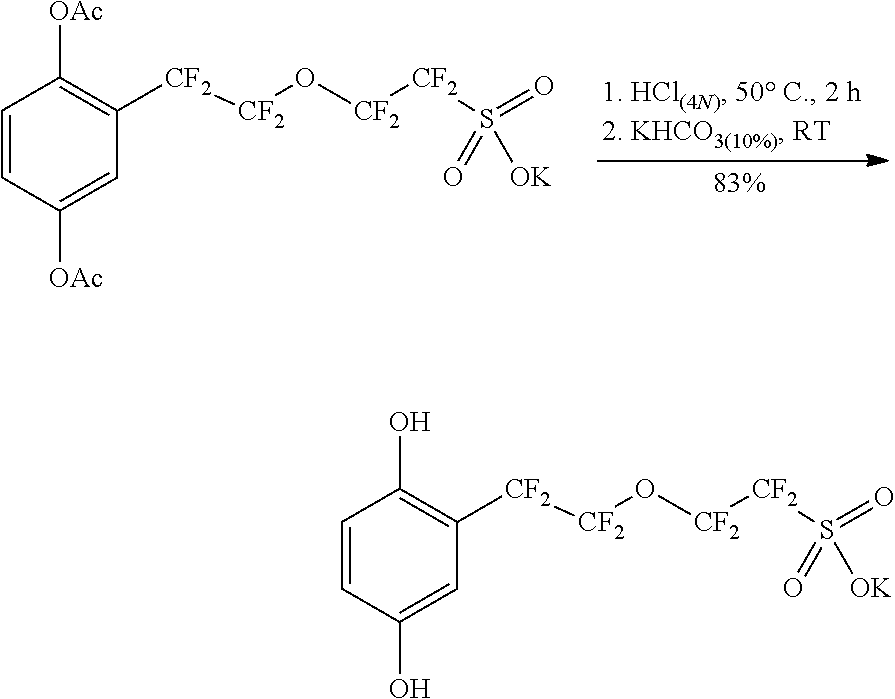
C1=CC([OAc])=CC([CF2][CF2]O[CF2][CF2]S(=O)(=O)[OK])=C1[OAc].C1=CC(O)=CC([CF2][CF2]O[CF2][CF2]S(=O)(=O)[OK])=C1O
